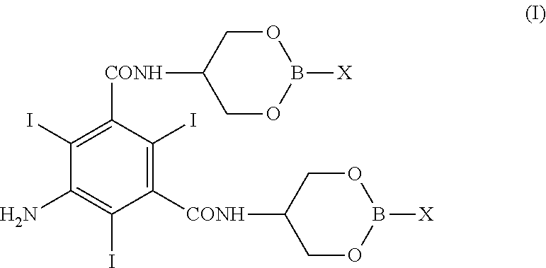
C1(I)=C([CONH]C2COB([X])OC2)C(I)=C([CONH]C2COB([X])OC2)C(I)=C1N
